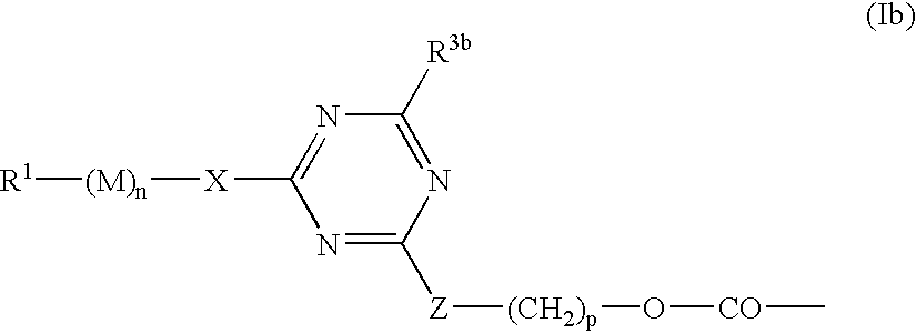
N1=C([Z][(CH2)p]O[CO]C)N=C([R3b])N=C1[X][(M)n][R1]
